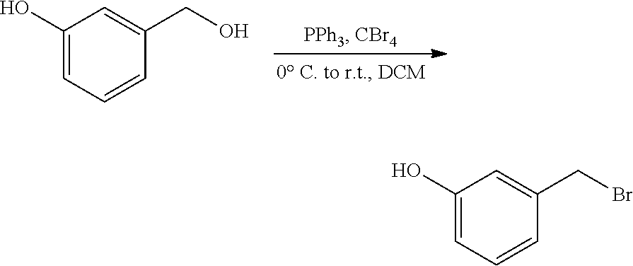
C1(O)=CC=CC(CO)=C1.C1(O)=CC=CC(CBr)=C1
